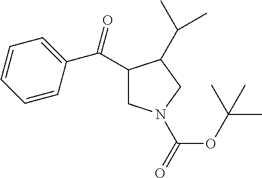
C1(C(=O)C2=CC=CC=C2)CN(C(=O)OC(C)(C)C)CC1C(C)C
